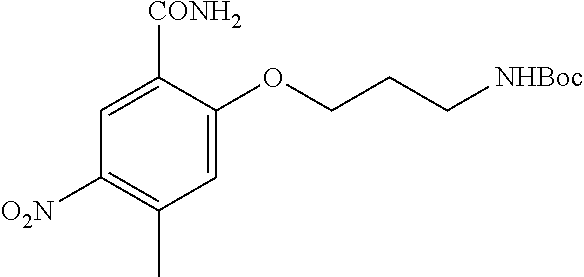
C1=C(OCCC[NHBoc])C([CONH2])=CC([O2N])=C1C
